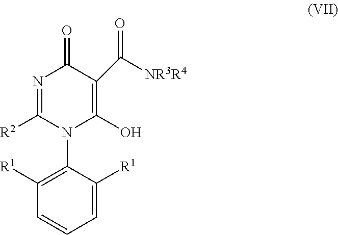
N1=C([R2])N(C2=C([R1])C=CC=C2[R1])C(O)=C(C([NR3R4])=O)C1=O
